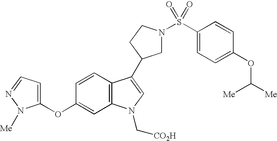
C1N(S(C2=CC=C(OC([Me])[Me])C=C2)(=O)=O)CCC1C1=CN(C[CO2H])C2=C1C=CC(OC1=CC=NN1[Me])=C2
